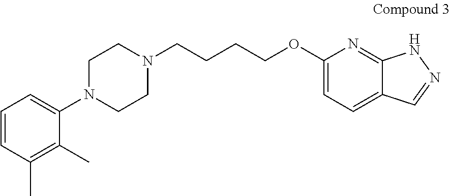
C1=CC(C)=C(C)C(N2CCN(CCCCOC3=CC=C4C(=N3)NN=C4)CC2)=C1
